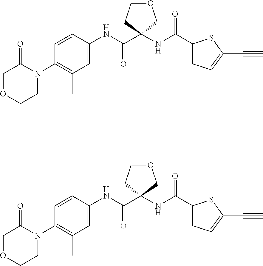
N(C(=O)C1(NC(C2=CC=C(C#C)S2)=O)COCC1)C1=CC(C)=C(N2CCOCC2=O)C=C1.N(C(=O)C1(NC(C2=CC=C(C#C)S2)=O)COCC1)C1=CC(C)=C(N2C(=O)COCC2)C=C1
